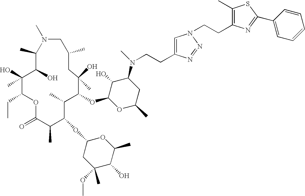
C1(C)C(O)C(O)(C)C(CC)OC(=O)C(C)C(OC2CC(C)(OC)C(O)C(C)O2)C(C)C(OC2OC(C)CC(N(C)CCC3=CN(CCC4=C(C)SC(C5=CC=CC=C5)=N4)N=N3)C2O)C(O)(C)CC(C)CN1C
